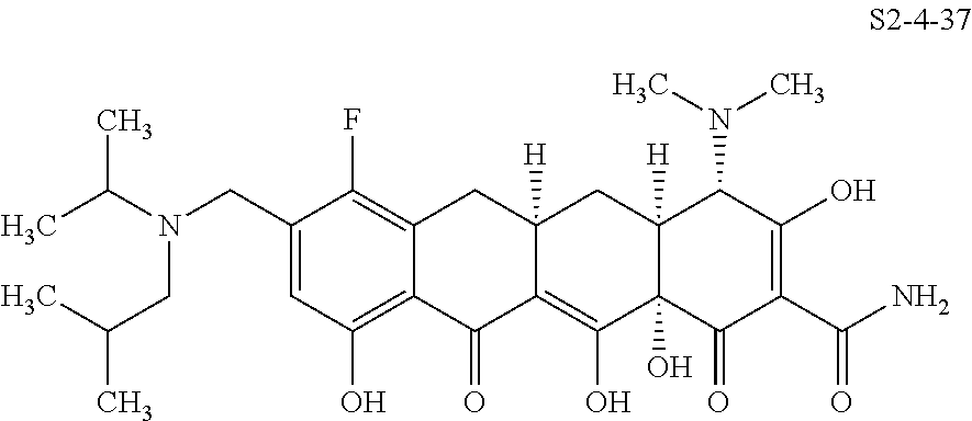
C1(CN(C(C)C)CC(C)C)=CC(O)=C2C(=C1F)CC1([H])C(=C(O)C3(O)C([H])(C1)C(N(C)C)C(O)=C(C(N)=O)C3=O)C2=O
